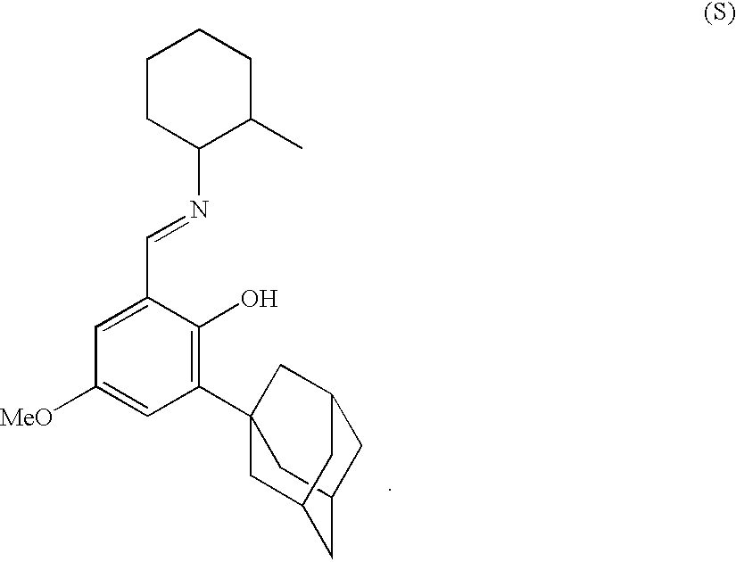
C1CC(N=CC2=CC([MeO])=CC(C34CC5CC(C3)CC(C5)C4)=C2O)C(C)CC1
